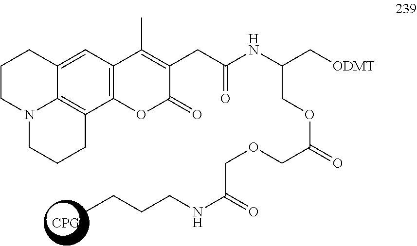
C1CN2C3=C(C4=C(C=C3C1)C(C)=C(CC(NC(C[ODMT])COC(=O)COCC(NCCCC)=O)=O)C(=O)O4)CCC2
